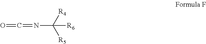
O=C=NC([R4])([R5])[R6]
